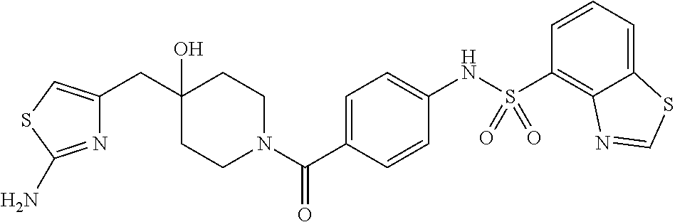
C1CN(C(C2=CC=C(NS(C3=C4C(=CC=C3)SC=N4)(=O)=O)C=C2)=O)CCC1(O)CC1=CSC(N)=N1
